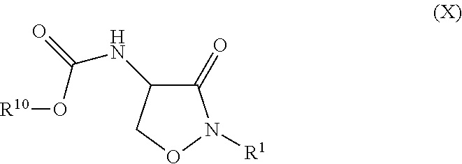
C1(=O)N([R1])OCC1NC(=O)O[R10]
